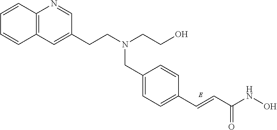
C1=C(CN(CCO)CCC2=CC3=C(N=C2)C=CC=C3)C=CC(C=CC(NO)=O)=C1
